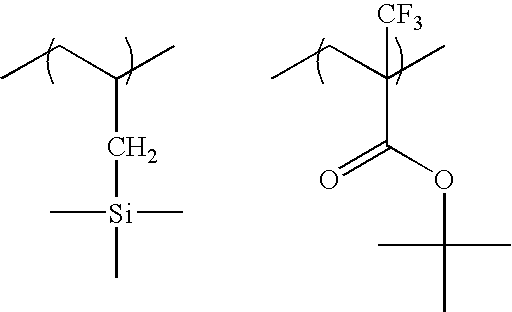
CCC(C)C[Si](C)(C)C.CCC(C)(C(=O)OC(C)(C)C)[CF3]
